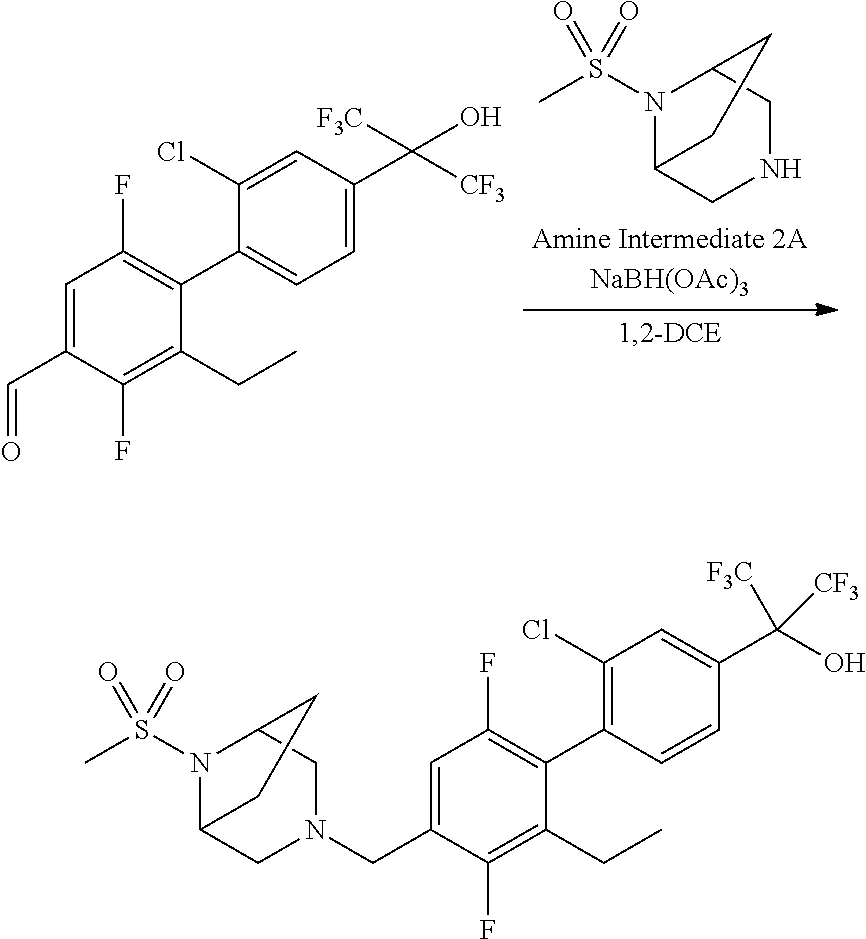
C1(C2=C(Cl)C=C(C(O)([F3C])[CF3])C=C2)=C(F)C=C(CN2CC3N(S(C)(=O)=O)C(C2)CC3)C(F)=C1CC.CS(N1C2CNCC1CC2)(=O)=O.C1(C2=CC=C(C(O)([F3C])[CF3])C=C2Cl)=C(F)C=C(C=O)C(F)=C1CC
